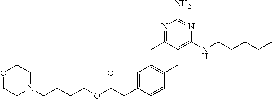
N1=C(C)C(CC2=CC=C(CC(OCCCCN3CCOCC3)=O)C=C2)=C(NCCCCC)N=C1N
